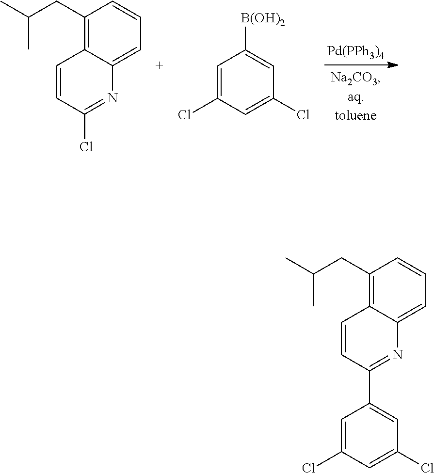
C1(CC(C)C)=C2C(=CC=C1)N=C(C1=CC(Cl)=CC(Cl)=C1)C=C2.C1(CC(C)C)=C2C(=CC=C1)N=C(Cl)C=C2.[Pd(PPh3)4].C1=C(Cl)C=C(Cl)C=C1[B(OH)2]
